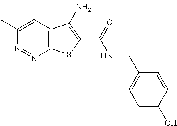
C1(C)=C(C)C2=C(N=N1)SC(C(=O)NCC1=CC=C(O)C=C1)=C2N
